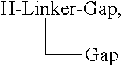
[H-Linker-Gap]C[Gap]
